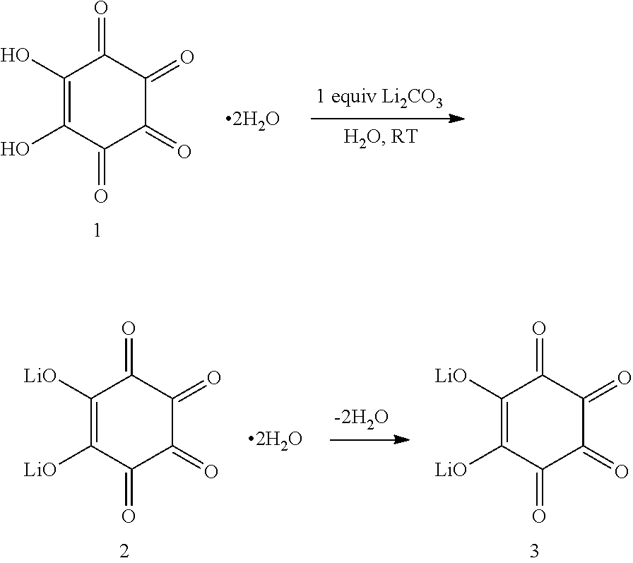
C1(O)=C(O)C(=O)C(=O)C(=O)C1=O.C1([LiO])=C([LiO])C(=O)C(=O)C(=O)C1=O.C1([LiO])=C([LiO])C(=O)C(=O)C(=O)C1=O
